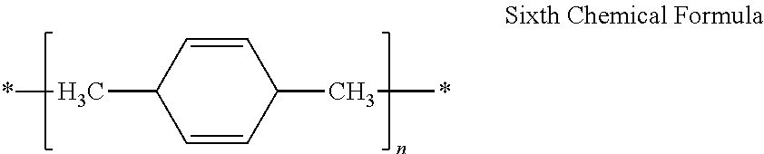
C1(C*)C=CC(C*)C=C1
